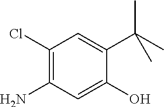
C1(Cl)=C(N)C=C(O)C(C(C)(C)C)=C1
